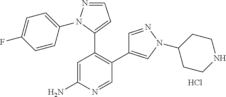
C1=C(F)C=CC(N2N=CC=C2C2=C(C3=CN(C4CCNCC4)N=C3)C=NC(N)=C2)=C1.Cl
